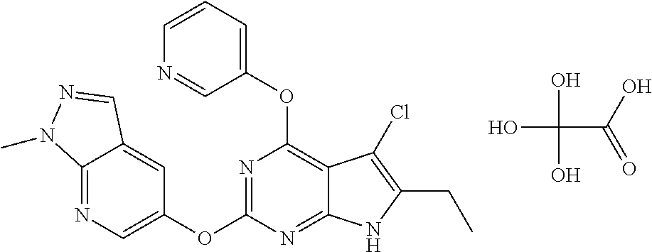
C1(OC2=C3C(=NC(OC4=CN=C5C(=C4)C=NN5C)=N2)NC(CC)=C3Cl)=CC=CN=C1.OC(C(O)=O)(O)O
